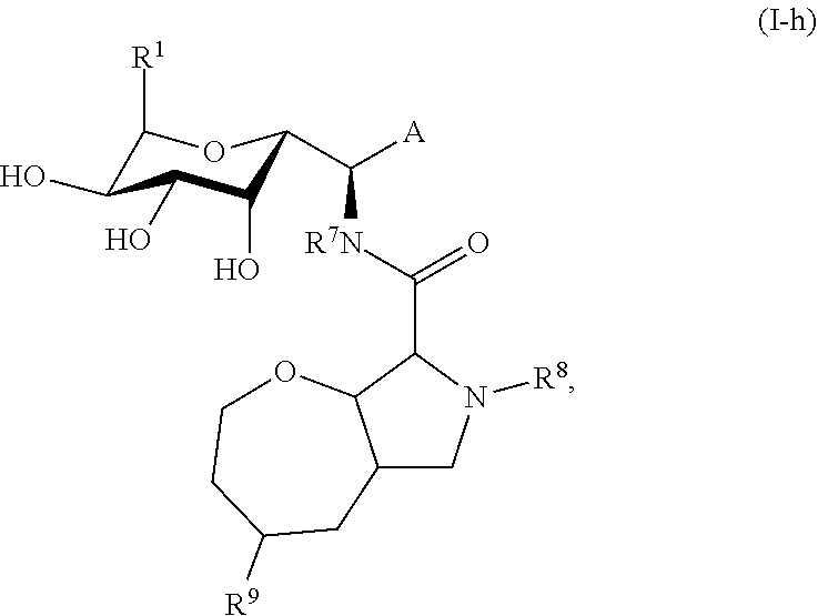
C1([R1])C(O)C(O)C(O)C(C([A])[R7N]C(C2C3C(CN2[R8])CC([R9])CCO3)=O)O1
